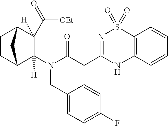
N1=C(CC(=O)N(C2([H])C(C(=O)[OEt])([H])C3CCC2C3)CC2=CC=C(F)C=C2)NC2=C(S1(=O)=O)C=CC=C2
